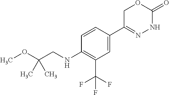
C1=CC(C2=NNC(=O)OC2)=CC(C(F)(F)F)=C1NCC(OC)(C)C
